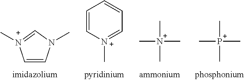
C1=CN(C)C=[N+]1C.C1=C[N+](C)=CC=C1.C[N+](C)(C)C.C[P+](C)(C)C
